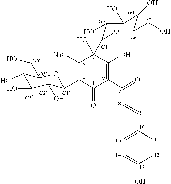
C1(O)C(O)C(O)C(C2=C([NaO])C(O)(C3C(O)C(O)C(O)C(CO)O3)C(O)=C(C(C=CC3=CC=C(O)C=C3)=O)C2=O)OC1CO
